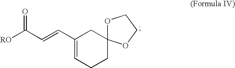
[RO]C(C=CC1=CCCC2(C1)OCCO2)=O
